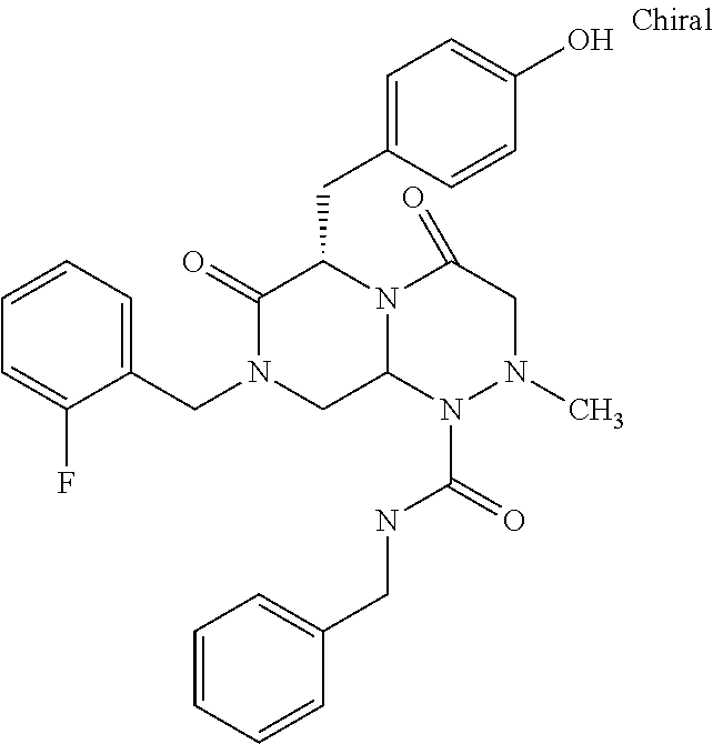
C1(CN2CC3N(C(CC4=CC=C(O)C=C4)C2=O)C(=O)CN(C)N3C(=O)NCC2=CC=CC=C2)=CC=CC=C1F
